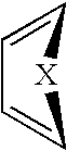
C1=CC=C[X]1
